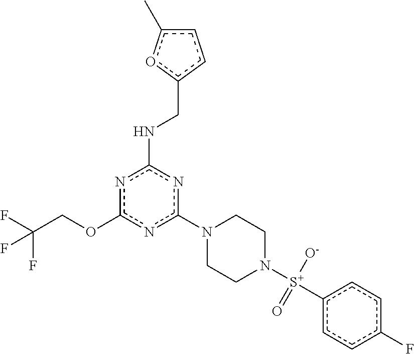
c1(N2CCN([S+](c3ccc(F)cc3)(=O)[O-])CC2)nc(NCc2ccc(C)o2)nc(OCC(F)(F)F)n1
